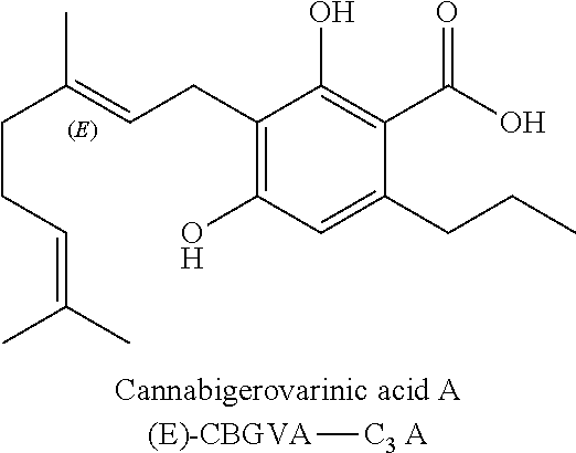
C1(CC=C(CCC=C(C)C)C)=C(O)C=C(CCC)C(C(O)=O)=C1O.[(E)-CBGVA][C3 A]
